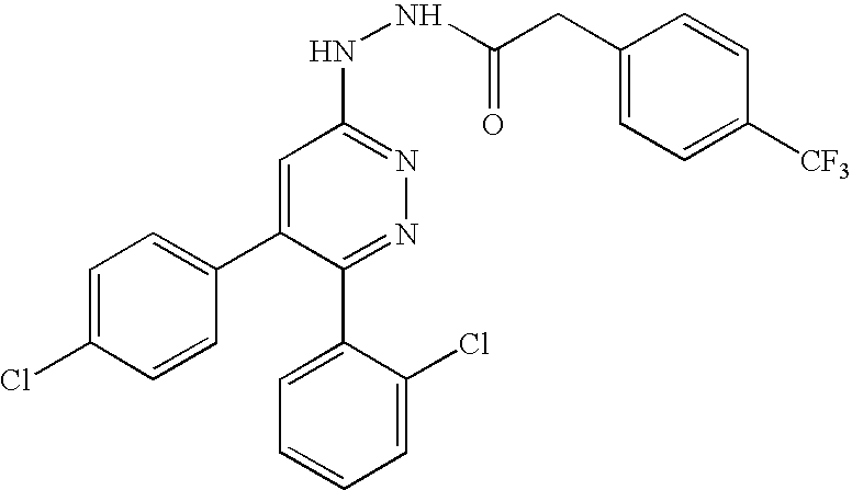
C1=C(Cl)C=CC(C2=CC(NNC(CC3=CC=C([CF3])C=C3)=O)=NN=C2C2=CC=CC=C2Cl)=C1
